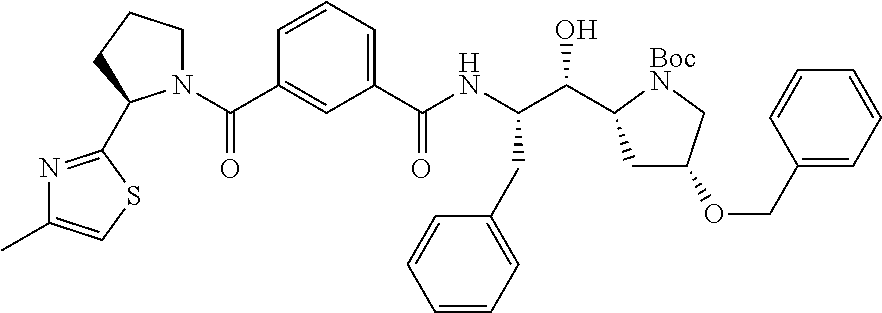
N1=C(C2N(C(=O)C3=CC(C(NC(C(O)C4CC(OCC5=CC=CC=C5)C[BocN]4)CC4=CC=CC=C4)=O)=CC=C3)CCC2)SC=C1C
